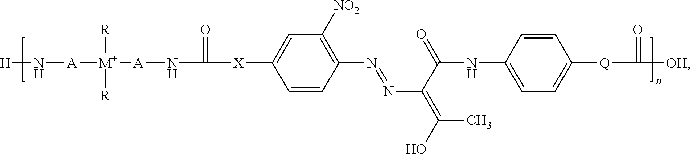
C1=C([X]C(N[A][M+]([R])([R])[A]N[H])=O)C=CC(N=NC(C(=O)NC2=CC=C([Q]C([OH])=O)C=C2)=C(C)O)=C1[NO2]
